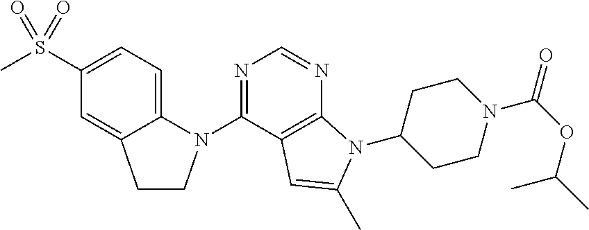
C1(S(C)(=O)=O)=CC=C2N(C3=NC=NC4=C3C=C(C)N4C3CCN(C(OC(C)C)=O)CC3)CCC2=C1
